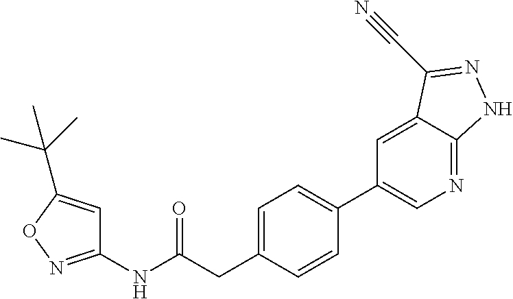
C1=C(CC(NC2=NOC(C(C)(C)C)=C2)=O)C=CC(C2=CN=C3C(=C2)C(C#N)=NN3)=C1
